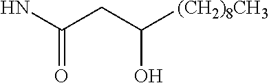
NC(CC([(CH2)8CH3])O)=O
